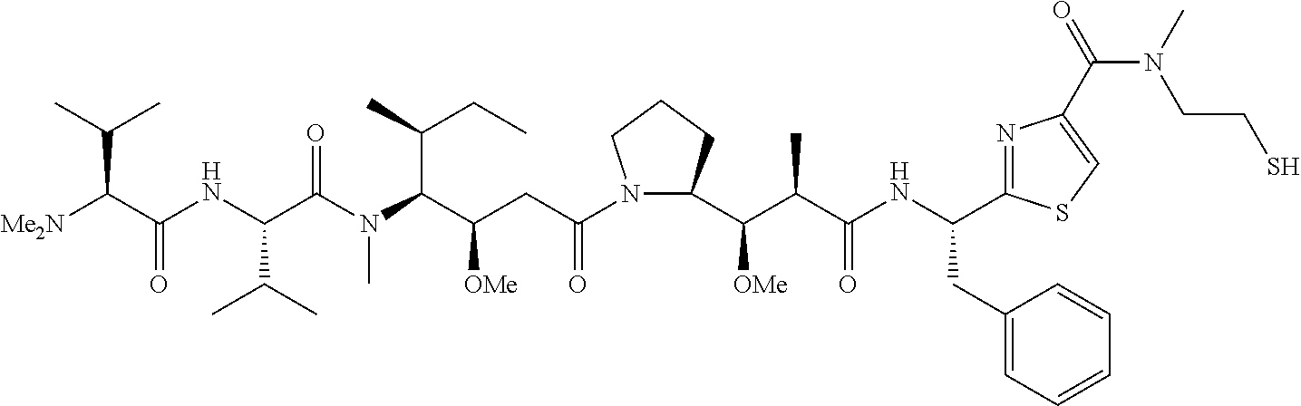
N1(C(CC(C(N(C)C(C(NC(C([Me2N])C(C)C)=O)C(C)C)=O)C(C)CC)[OMe])=O)C(C(C(C(NC(CC2=CC=CC=C2)C2=NC(C(N(C)CCS)=O)=CS2)=O)C)[OMe])CCC1
